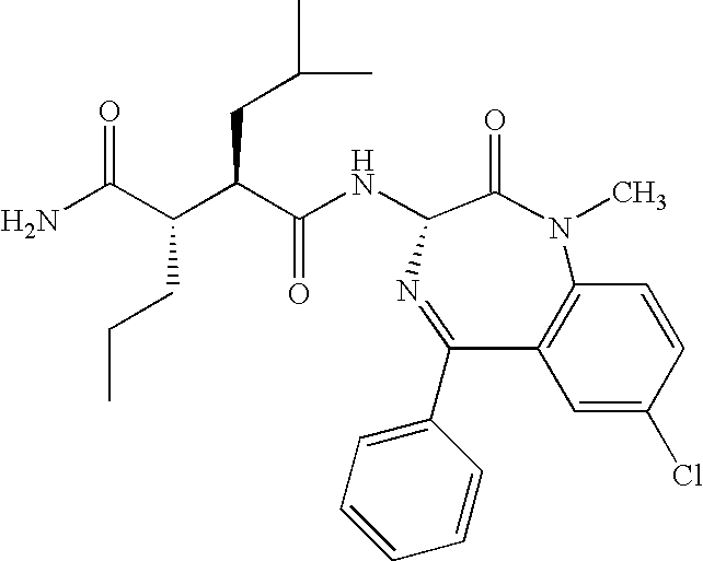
C12=C(C(C3=CC=CC=C3)=NC(NC(C(C(C(N)=O)CCC)CC(C)C)=O)C(=O)N1C)C=C(Cl)C=C2
